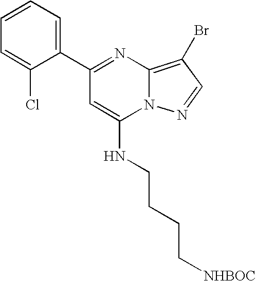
C1(C2=NC3=C(Br)C=NN3C(NCCCC[NHBOC])=C2)=CC=CC=C1Cl
